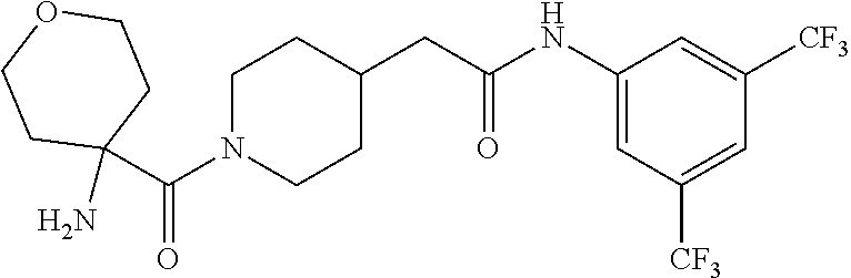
C(N1CCC(CC(NC2=CC([CF3])=CC([CF3])=C2)=O)CC1)(C1(N)CCOCC1)=O
